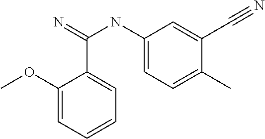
C1(OC)=CC=CC=C1C(=N)NC1=CC=C(C)C(C#N)=C1
